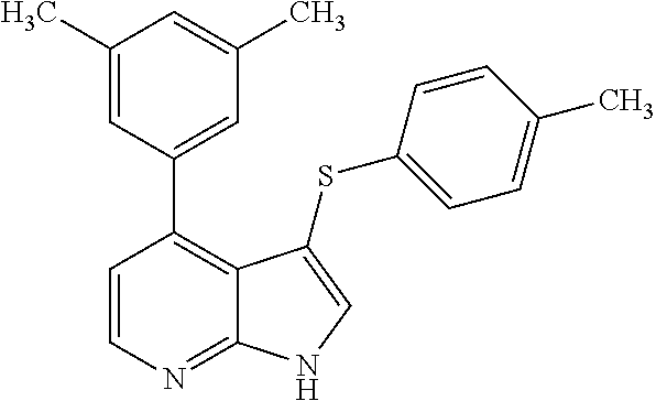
C1(C)=CC(C2=C3C(=NC=C2)NC=C3SC2=CC=C(C)C=C2)=CC(C)=C1
